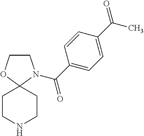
C1COC2(N1C(C1=CC=C(C(=O)C)C=C1)=O)CCNCC2
